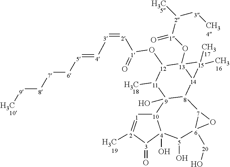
[10]12[1]=[2](C)[3](=O)[4]1(O)[5](O)[6]1([20]O)[7]([8]3[9]2(O)[11](C)[12](O[1](=O)[2]=[3][4]=[5][6][7][8][9]C)[13]2(O[1]([2](C)[3]C)=O)[14]3[15]2(C)C)O1
